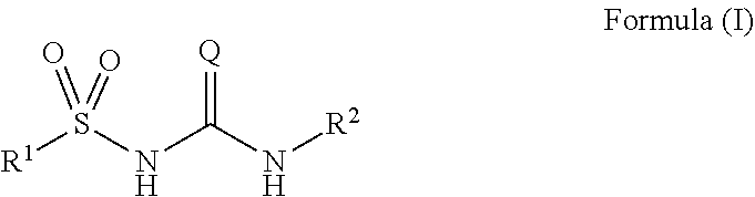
[R1]S(NC(N[R2])=[Q])(=O)=O
